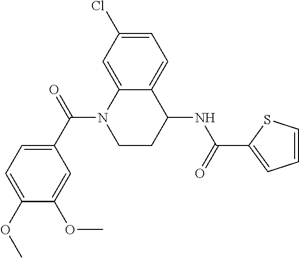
C1=C(Cl)C=C2C(=C1)C(NC(C1=CC=CS1)=O)CCN2C(C1=CC=C(OC)C(OC)=C1)=O
